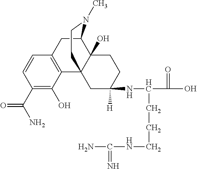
C1(C(N)=O)=C(O)C2=C(C=C1)CC1C3(O)C2(CC(NC(C(O)=O)CCCNC(N)=N)([H])CC3)CCN1C
